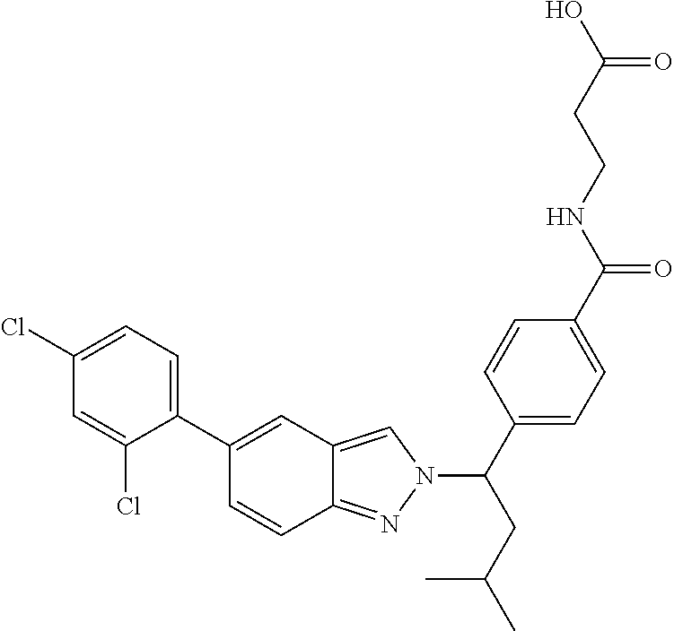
C1(C2=CC3=CN(C(CC(C)C)C4=CC=C(C(=O)NCCC(=O)O)C=C4)N=C3C=C2)=CC=C(Cl)C=C1Cl
